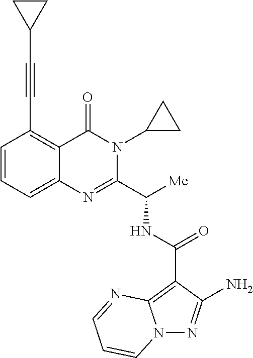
C1(C(NC(C2=NC3=CC=CC(C#CC4CC4)=C3C(=O)N2C2CC2)[Me])=O)=C2N(N=C1N)C=CC=N2
